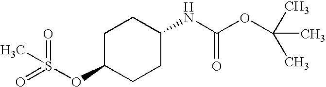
C1C(OS(=O)(=O)C)CCC(NC(OC(C)(C)C)=O)C1
